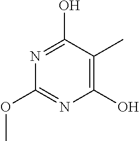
C1(O)=C(C)C(O)=NC(OC)=N1
